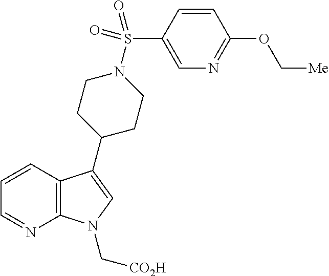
C12=C(C=CC=N1)C(C1CCN(S(C3=CN=C(OC[Me])C=C3)(=O)=O)CC1)=CN2C[CO2H]
